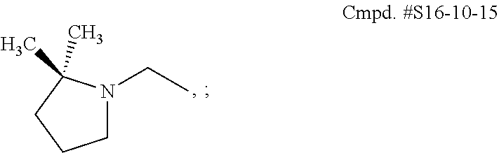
N1(CC)CCCC1(C)C
